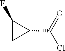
C1(F)CC1C(=O)Cl
